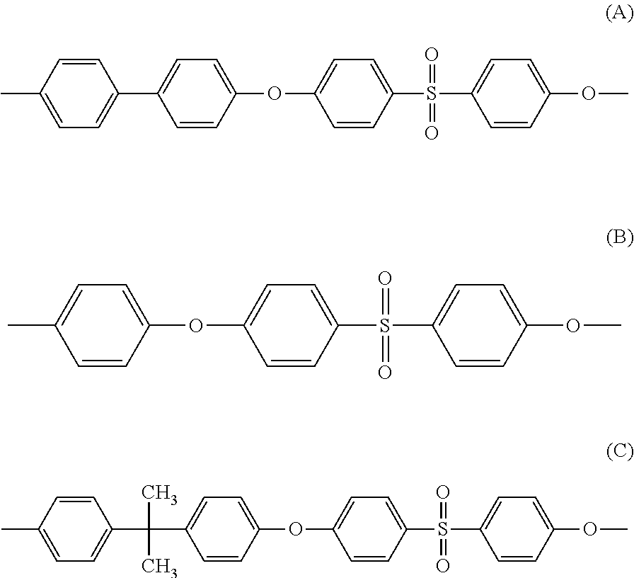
C1=CC(C(C2=CC=C(OC3=CC=C(S(C4=CC=C(OC)C=C4)(=O)=O)C=C3)C=C2)(C)C)=CC=C1C.C1=C(C)C=CC(OC2=CC=C(S(C3=CC=C(OC)C=C3)(=O)=O)C=C2)=C1.C1=C(C2=CC=C(C)C=C2)C=CC(OC2=CC=C(S(C3=CC=C(OC)C=C3)(=O)=O)C=C2)=C1
